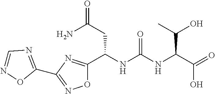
O1C(C(NC(NC(C(=O)O)C(C)O)=O)CC(=O)N)=NC(C2=NC=NO2)=N1
